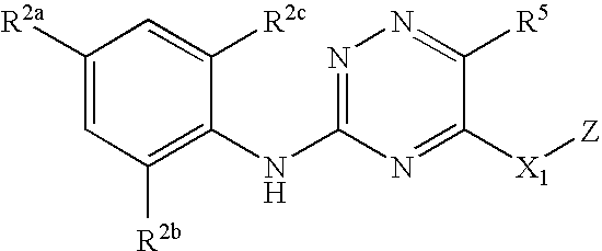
C1([R2a])=CC([R2b])=C(NC2=NN=C([R5])C([X1][Z])=N2)C([R2c])=C1
